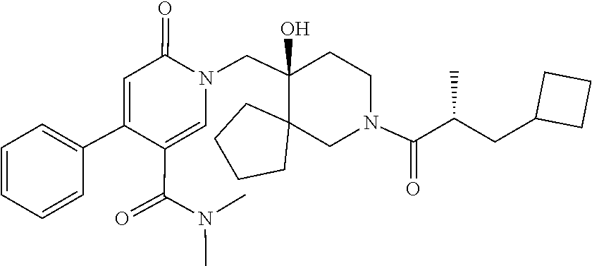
CN(C(C1=CN(CC2(O)C3(CCCC3)CN(C(=O)C(CC3CCC3)C)CC2)C(=O)C=C1C1=CC=CC=C1)=O)C
